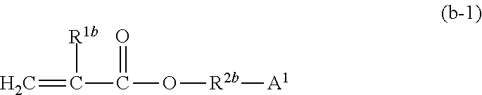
C=C(C(O[R2b][A1])=O)[R1b]
